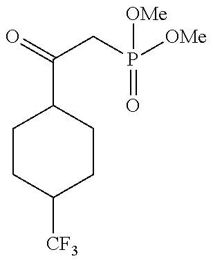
C1CC([CF3])CCC1C(CP(=O)([OMe])[OMe])=O
